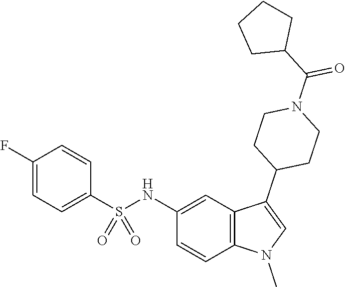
C1(NS(C2=CC=C(F)C=C2)(=O)=O)=CC2=C(C=C1)N(C)C=C2C1CCN(C(C2CCCC2)=O)CC1
